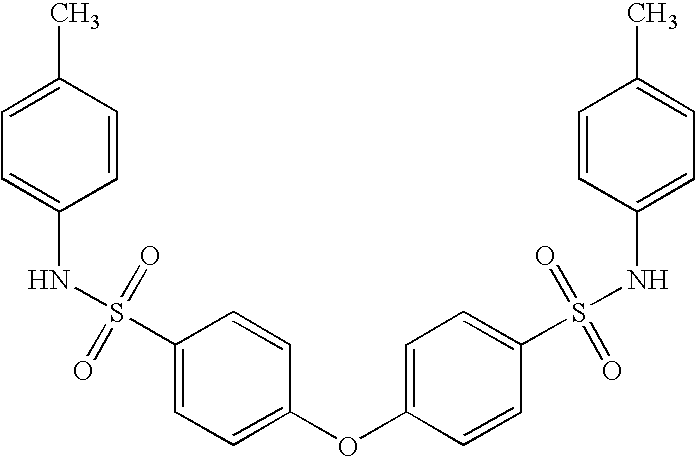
C1=CC(OC2=CC=C(S(=O)(=O)NC3=CC=C(C)C=C3)C=C2)=CC=C1S(NC1=CC=C(C)C=C1)(=O)=O
